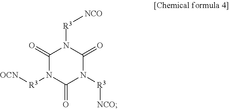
C1(=O)N([R3][OCN])C(=O)N([R3][NCO])C(=O)N1[R3][NCO]
